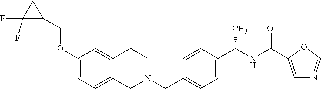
C1(OCC2CC2(F)F)=CC=C2C(=C1)CCN(CC1=CC=C(C(NC(=O)C3=CN=CO3)C)C=C1)C2
